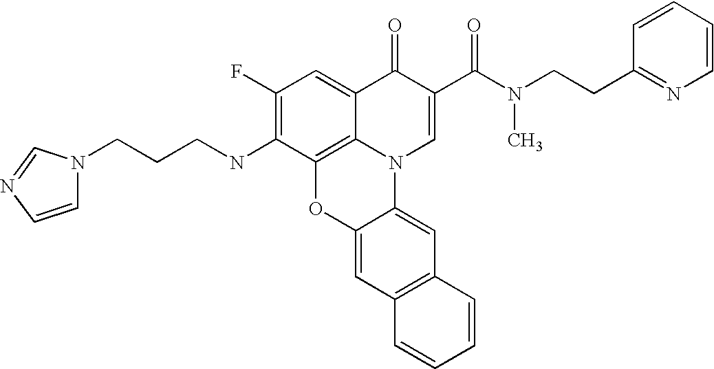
C1(F)=C(NCCCN2C=CN=C2)C2=C3C(=C1)C(=O)C(C(N(CCC1=NC=CC=C1)C)=O)=CN3C1=CC3=C(C=C1O2)C=CC=C3
